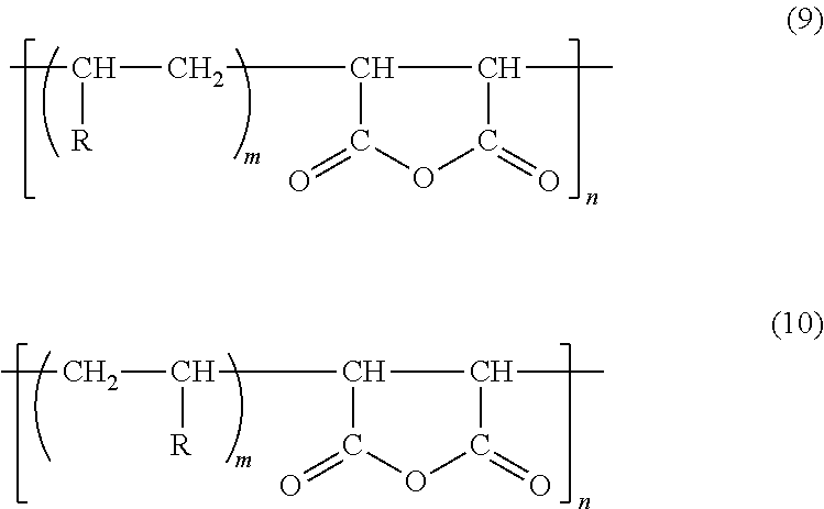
O=C1OC(=O)C(C)C1CC(C)[R].O=C1OC(=O)C(C)C1C(CC)[R]
